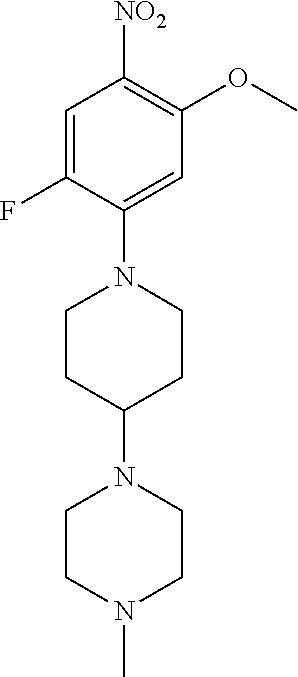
C1=C(F)C(N2CCC(N3CCN(C)CC3)CC2)=CC(OC)=C1[NO2]
